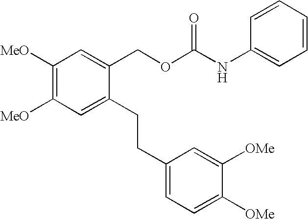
C1([MeO])=C([MeO])C=C(CCC2=CC=C([OMe])C([OMe])=C2)C(COC(NC2=CC=CC=C2)=O)=C1
